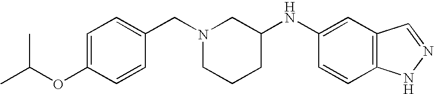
C1=C(OC(C)C)C=CC(CN2CCCC(NC3=CC4=C(C=C3)NN=C4)C2)=C1
